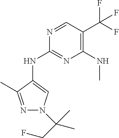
N1=C(C)C(NC2=NC(NC)=C(C(F)(F)F)C=N2)=CN1C(CF)(C)C
